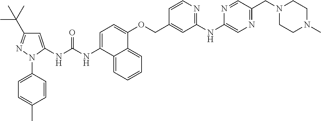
C1=C(NC(NC2=CC=C(OCC3=CC(NC4=CN=C(CN5CCN(C)CC5)C=N4)=NC=C3)C3=CC=CC=C23)=O)N(C2=CC=C(C)C=C2)N=C1C(C)(C)C
